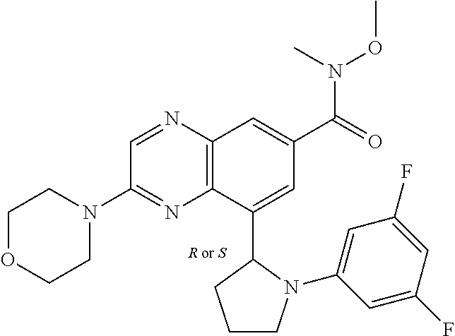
C1OCCN(C2=NC3=C(N=C2)C=C(C(=O)N(C)OC)C=C3C2N(C3=CC(F)=CC(F)=C3)CCC2)C1
